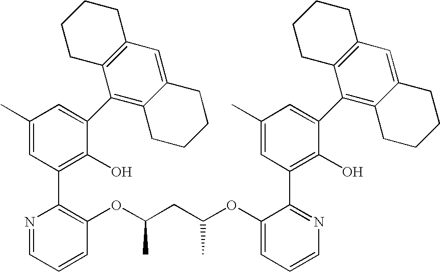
C1(C)=CC(C2=C(OC(CC(OC3=CC=CN=C3C3=C(O)C(C4=C5C(=CC6=C4CCCC6)CCCC5)=CC(C)=C3)C)C)C=CC=N2)=C(O)C(C2=C3C(=CC4=C2CCCC4)CCCC3)=C1
